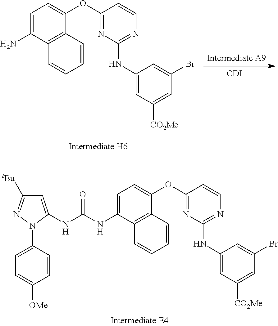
C1([tBu])=NN(C2=CC=C([OMe])C=C2)C(NC(NC2=CC=C(OC3=NC(NC4=CC([CO2Me])=CC(Br)=C4)=NC=C3)C3=C2C=CC=C3)=O)=C1.C1=C(N)C2=C(C(OC3=NC(NC4=CC([CO2Me])=CC(Br)=C4)=NC=C3)=C1)C=CC=C2.[CDI]
